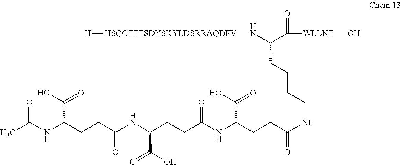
CC(NC(CCC(NC(CCC(NC(CCC(NCCCCC(C([WLLNT]O)=O)N[HSQGTFTSDYSKYLDSRRAQDFV][H])=O)C(O)=O)=O)C(=O)O)=O)C(O)=O)=O
